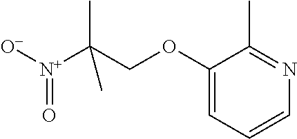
[O-][N+](=O)C(COC1=CC=CN=C1C)(C)C
